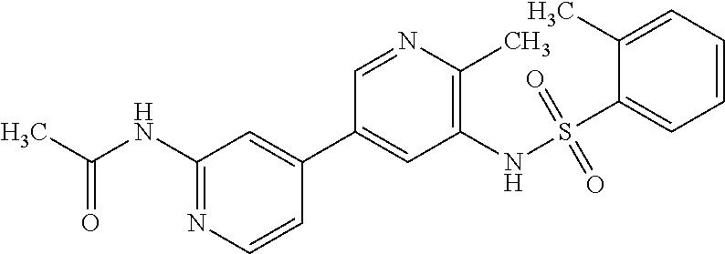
CC(NC1=NC=CC(C2=CC(NS(C3=CC=CC=C3C)(=O)=O)=C(C)N=C2)=C1)=O
